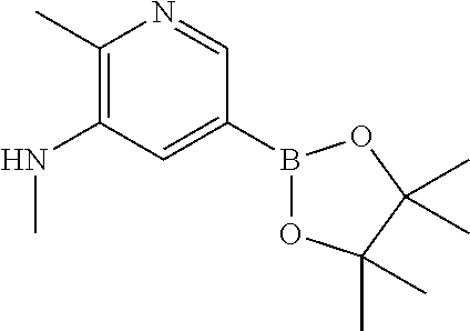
C1(C)=C(NC)C=C(B2OC(C)(C)C(C)(C)O2)C=N1
